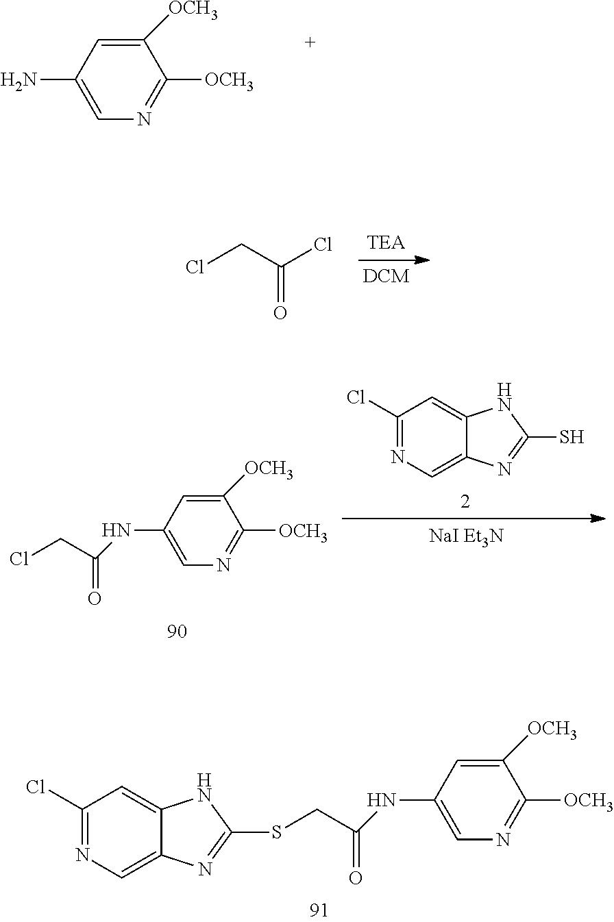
C1([OCH3])=CC(N)=CN=C1[OCH3].C(=O)(CCl)Cl.C1(Cl)=NC=C2C(=C1)NC(S)=N2.C1([OCH3])=CC(NC(=O)CCl)=CN=C1[OCH3].C1(Cl)=NC=C2C(=C1)NC(SCC(=O)NC1=CN=C([OCH3])C([OCH3])=C1)=N2
